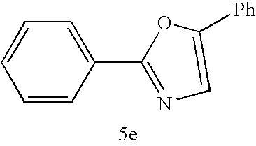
C1=CC=C(C2=NC=C([Ph])O2)C=C1
